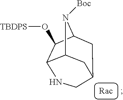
C12C3C(O[TBDPS])C(N1[Boc])CC(C2)CN3
